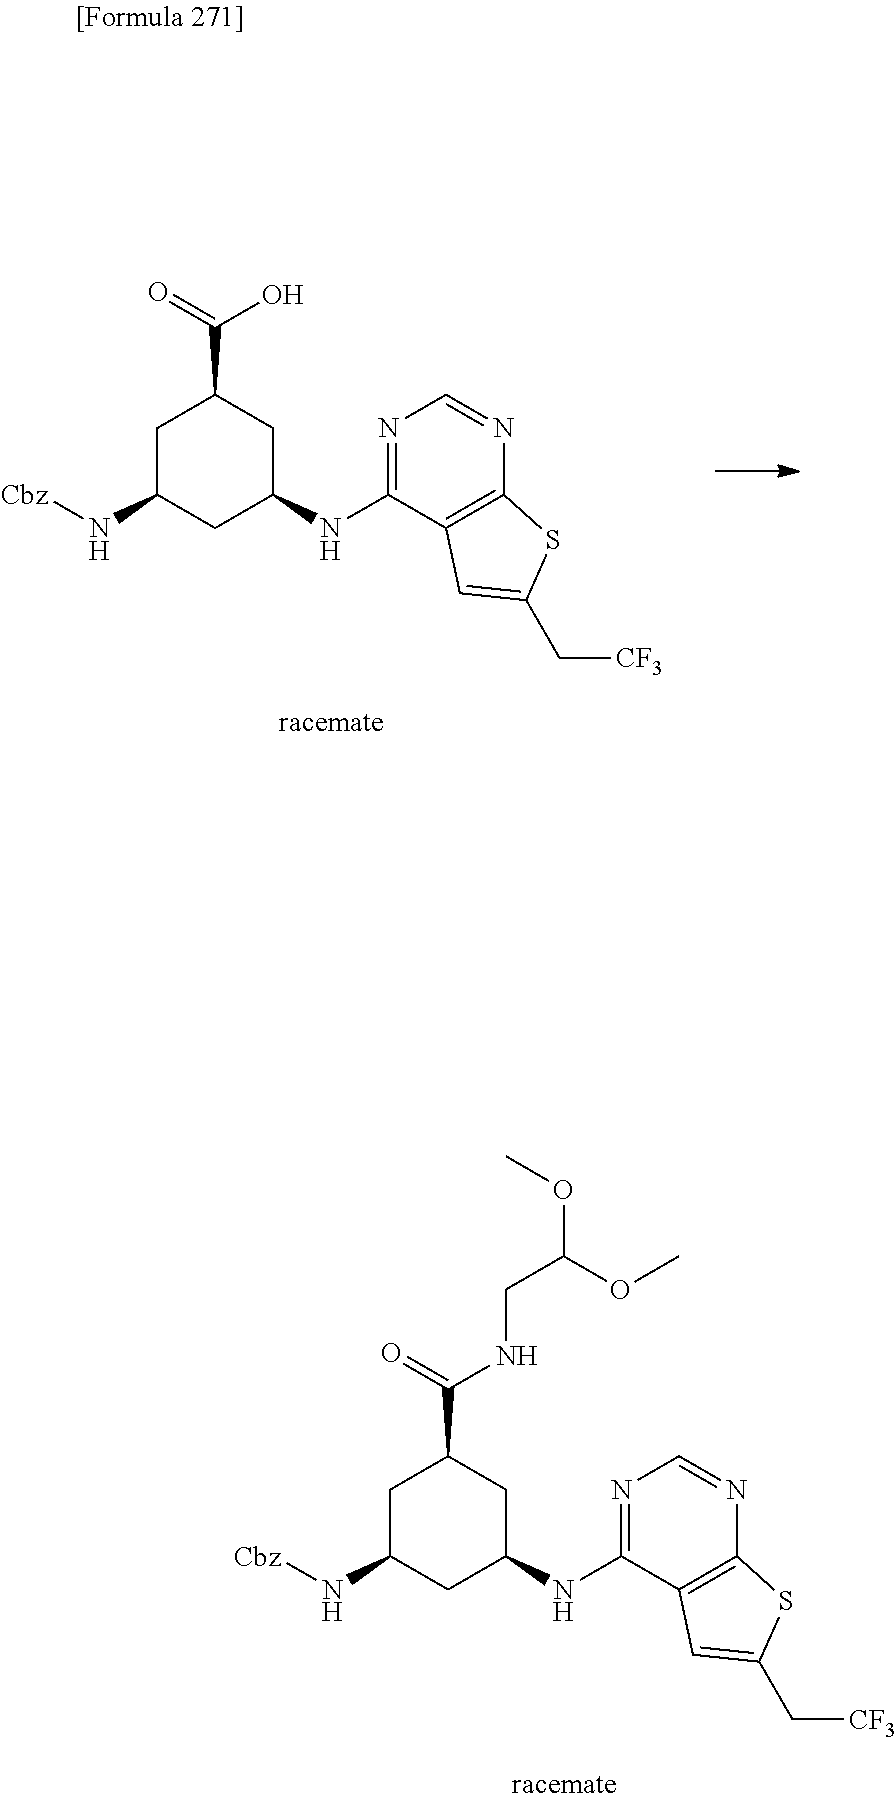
N1=C(NC2CC(C(=O)O)CC(N[Cbz])C2)C2=C(N=C1)SC(C[CF3])=C2.N1=C(NC2CC(C(=O)NCC(OC)OC)CC(N[Cbz])C2)C2=C(N=C1)SC(C[CF3])=C2
